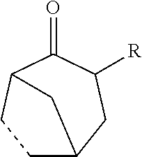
C1C2CC([R])C(=O)C(C1)C2
